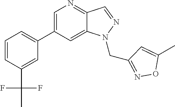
C1(C2=CC=CC(C(C)(F)F)=C2)=CN=C2C(=C1)N(CC1=NOC(C)=C1)N=C2
